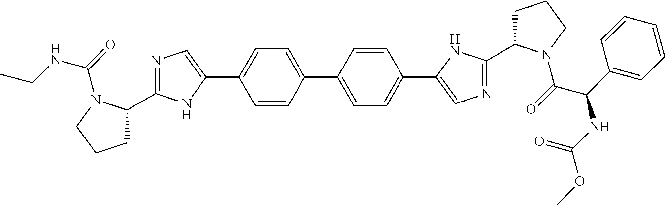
N1=C(C2CCCN2C(NCC)=O)NC(C2=CC=C(C3=CC=C(C4=CN=C(C5CCCN5C(C(C5=CC=CC=C5)NC(OC)=O)=O)N4)C=C3)C=C2)=C1
